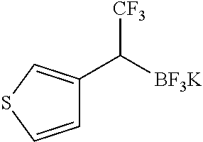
C1=CSC=C1C([BF3K])[CF3]
